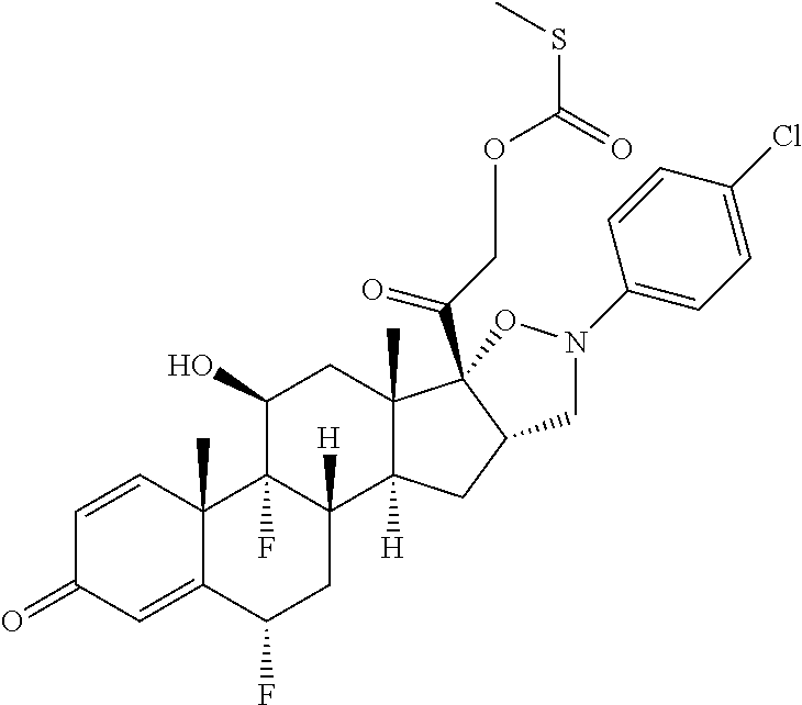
C1=CC2(C)C(=CC1=O)C(F)CC1([H])C2(F)C(O)CC2(C)C1([H])CC1C2(C(COC(SC)=O)=O)ON(C2=CC=C(Cl)C=C2)C1
